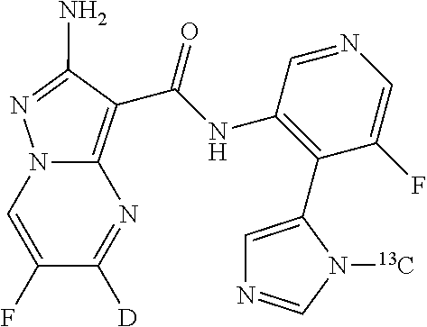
C12=C(C(NC3=C(C4=CN=CN4[13C])C(F)=CN=C3)=O)C(N)=NN1C=C(F)C([D])=N2
